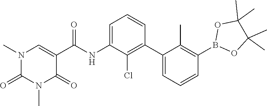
O1B(C2=C(C)C(C3=C(Cl)C(NC(C4=CN(C)C(=O)N(C)C4=O)=O)=CC=C3)=CC=C2)OC(C)(C)C1(C)C
